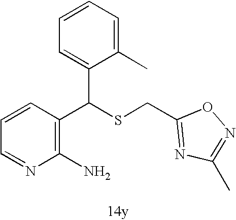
N1=CC=CC(C(SCC2=NC(C)=NO2)C2=CC=CC=C2C)=C1N
